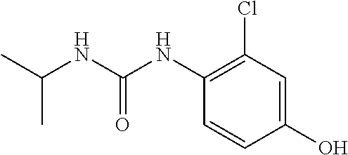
OC1=CC(Cl)=C(NC(NC(C)C)=O)C=C1
